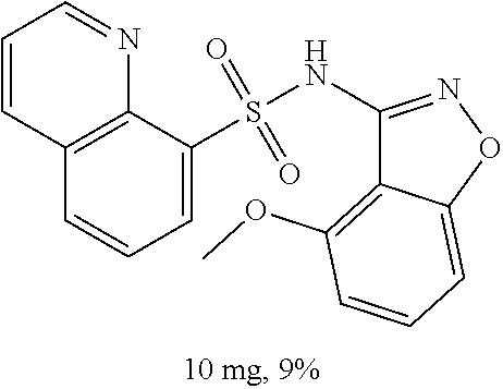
C1=CC=C(S(NC2=NOC3=CC=CC(OC)=C23)(=O)=O)C2=C1C=CC=N2
